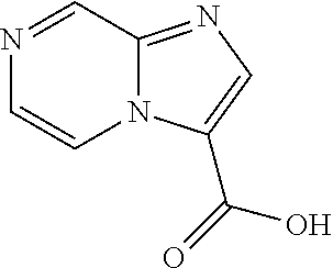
C1=CN2C(=NC=C2C(=O)O)C=N1
